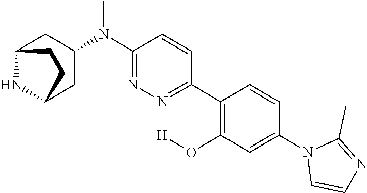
N1(C2=CC(O[H])=C(C3=NN=C(N(C)C4CC5NC(C4)CC5)C=C3)C=C2)C=CN=C1C
